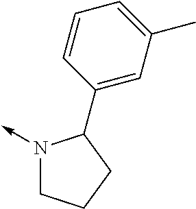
N1(->C)CCCC1C1=CC(C)=CC=C1
